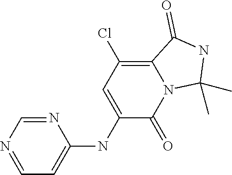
N1=CN=CC=C1NC1=CC(Cl)=C2N(C1=O)C(C)(C)NC2=O
